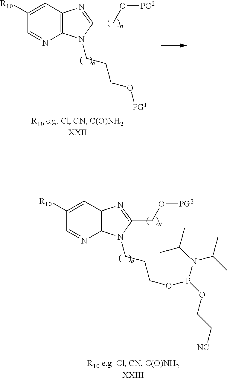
C12=C(C=C([R10])C=N1)N=C(CO[PG2])N2CCCOP(OCC[NC])N(C(C)C)C(C)C.C12=C(C=C([R10])C=N1)N=C(CO[PG2])N2CCCO[PG1]
